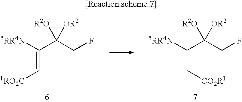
[5RR4N]C(C([R2O])(CF)[OR2])=C[1RO2C].[5RR4N]C(C([R2O])(CF)[OR2])C[CO2R1]
